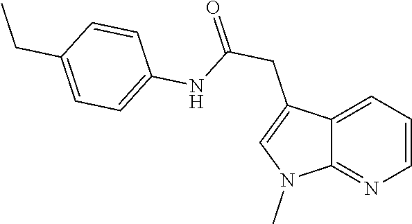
C1=CC=C2C(=N1)N(C)C=C2CC(NC1=CC=C(CC)C=C1)=O
